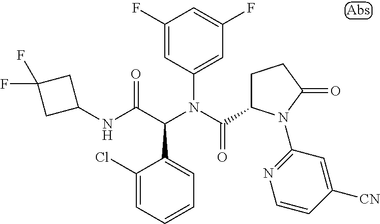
C1(F)=CC(N(C(C2CCC(=O)N2C2=NC=CC([CN])=C2)=O)C(C(NC2CC(F)(F)C2)=O)C2=CC=CC=C2Cl)=CC(F)=C1
